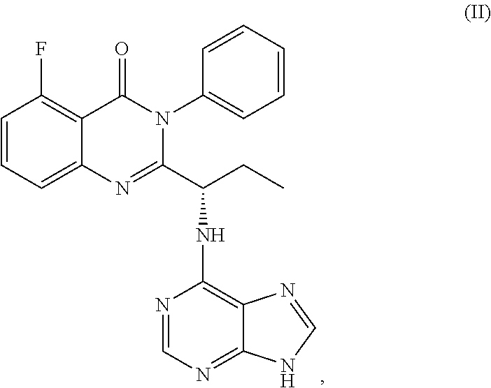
N1=C(C(CC)NC2=C3C(=NC=N2)NC=N3)N(C2=CC=CC=C2)C(=O)C2=C(F)C=CC=C12
